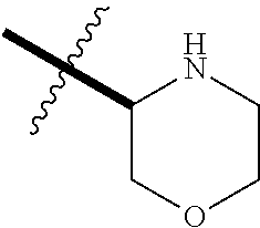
C1OCCNC1C
